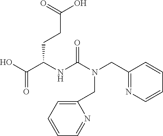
OC(C(NC(N(CC1=NC=CC=C1)CC1=CC=CC=N1)=O)CCC(O)=O)=O
